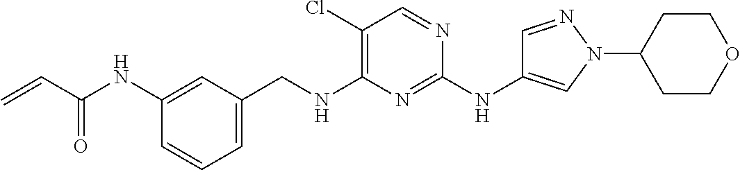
C1=CC=C(CNC2=C(Cl)C=NC(NC3=CN(C4CCOCC4)N=C3)=N2)C=C1NC(C=C)=O
